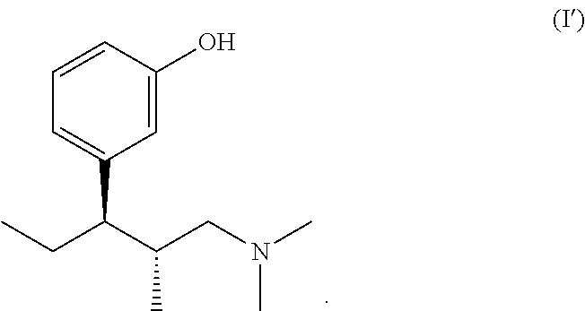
C1=CC(O)=CC(C(CC)C(C)CN(C)C)=C1
